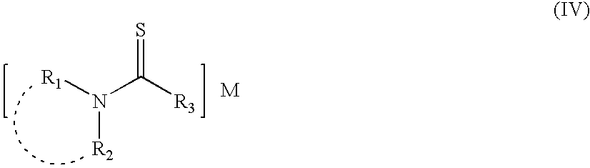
[R1]N(C([R3])=S)[R2].[M]
